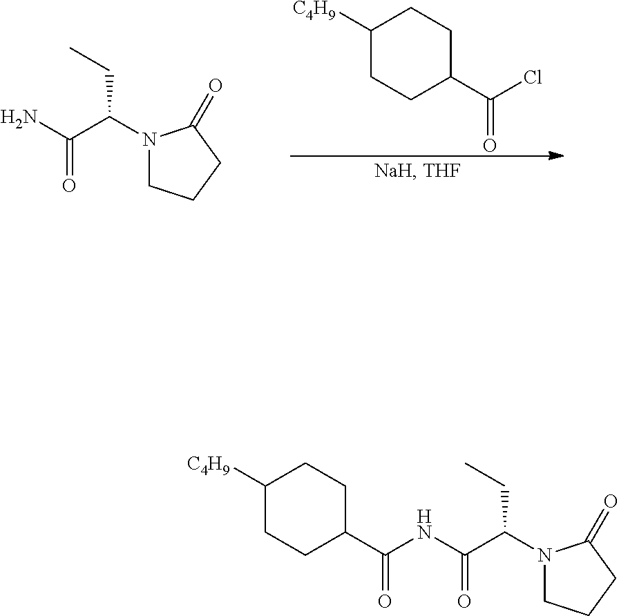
N1(C(C(=O)N)CC)CCCC1=O.C1C(C(=O)Cl)CCC([C4H9])C1.N1(C(C(=O)NC(=O)C2CCC([C4H9])CC2)CC)CCCC1=O
